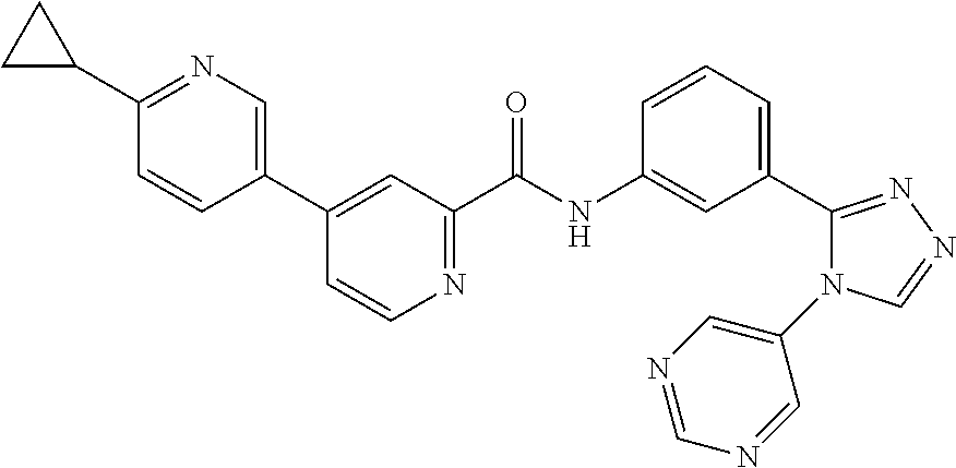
C1(C2=CN=C(C3CC3)C=C2)=CC(C(NC2=CC(C3=NN=CN3C3=CN=CN=C3)=CC=C2)=O)=NC=C1
